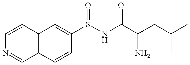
C12=C(C=CC(S(NC(C(CC(C)C)N)=O)=O)=C1)C=NC=C2
